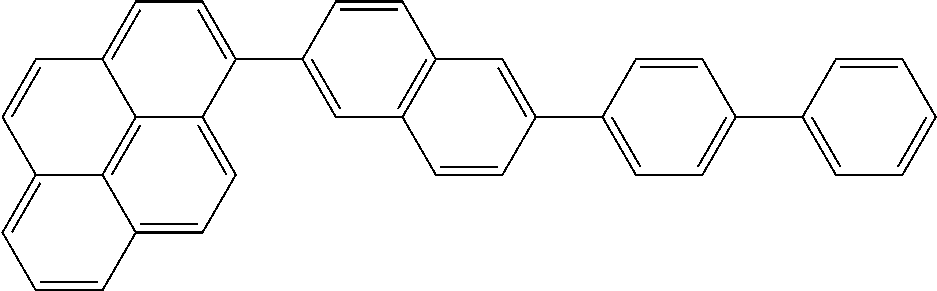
C1(C2=CC=C3C4=C5C(=CC=C24)C=CC=C5C=C3)=CC2=C(C=C1)C=C(C1=CC=C(C3=CC=CC=C3)C=C1)C=C2
